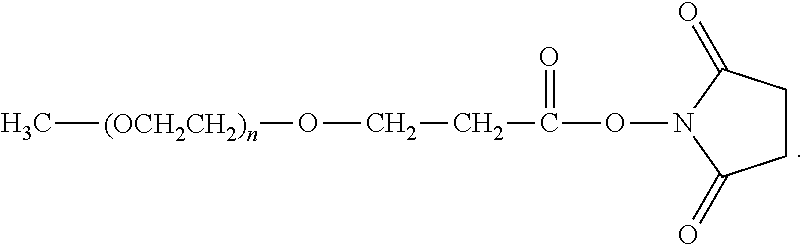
C[(OCH2CH2)n]OCCC(ON1C(=O)CCC1=O)=O
